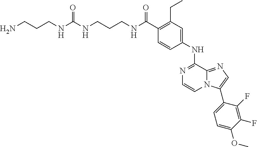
N1=C(NC2=CC(CC)=C(C(=O)NCCCNC(NCCCN)=O)C=C2)C2=NC=C(C3=CC=C(OC)C(F)=C3F)N2C=C1
